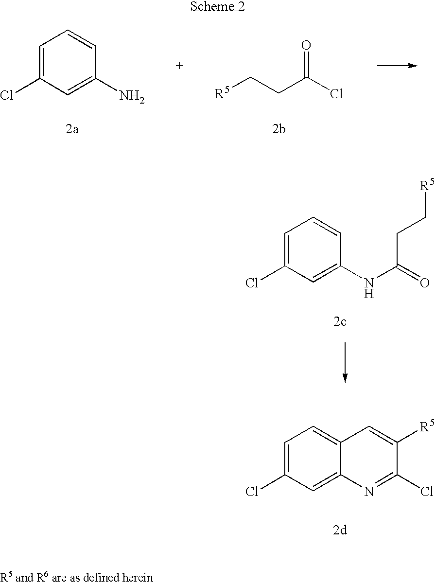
[R5]CCC(Cl)=O.C1=C(Cl)C=C(N)C=C1.C1=C(Cl)C=C(NC(=O)CC[R5])C=C1.C1=C(Cl)C=C2C(=C1)C=C([R5])C(Cl)=N2
